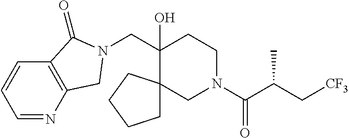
C(C1(O)CCN(C(C(C[CF3])C)=O)CC12CCCC2)N1CC2=C(C=CC=N2)C1=O
